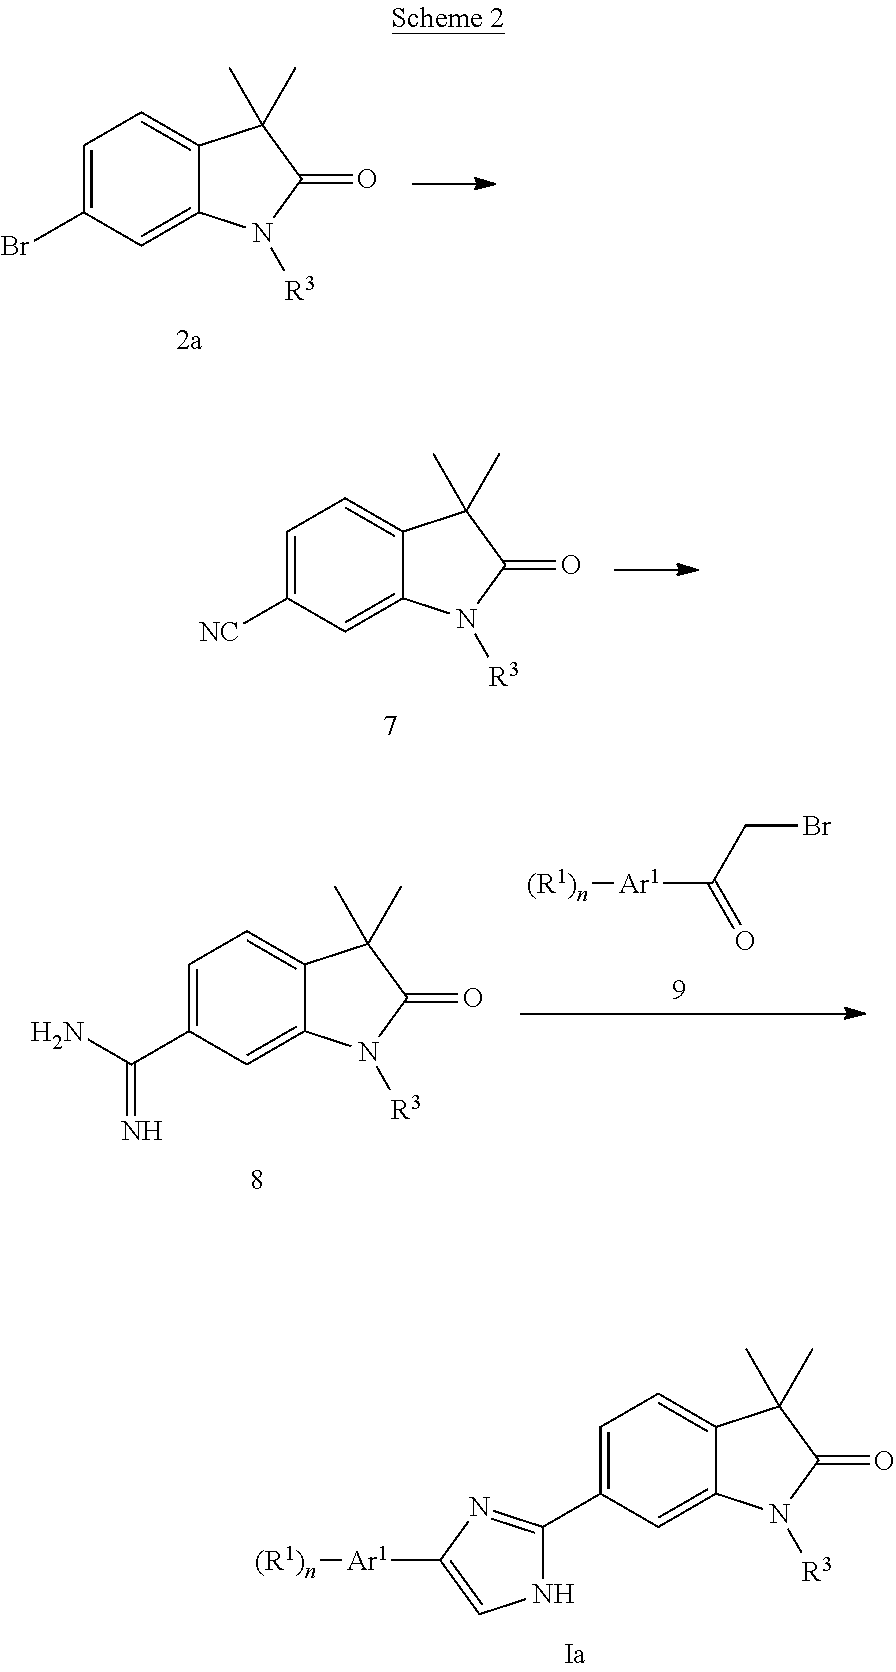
[(R1)n][Ar1]C1=CNC(C2=CC=C3C(=C2)N([R3])C(=O)C3(C)C)=N1.C1=C(Br)C=C2C(=C1)C(C)(C)C(=O)N2[R3].C1=C([NC])C=C2C(=C1)C(C)(C)C(=O)N2[R3].C1=C(C(N)=N)C=C2C(=C1)C(C)(C)C(=O)N2[R3].[(R1)n][Ar1]C(=O)CBr
